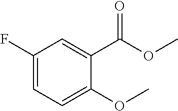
C1=C(F)C=C(C(OC)=O)C(OC)=C1
